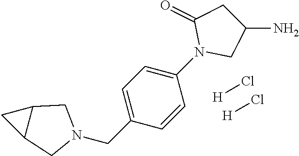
N1(CC2=CC=C(N3CC(N)CC3=O)C=C2)CC2C(C1)C2.[H]Cl.[H]Cl
